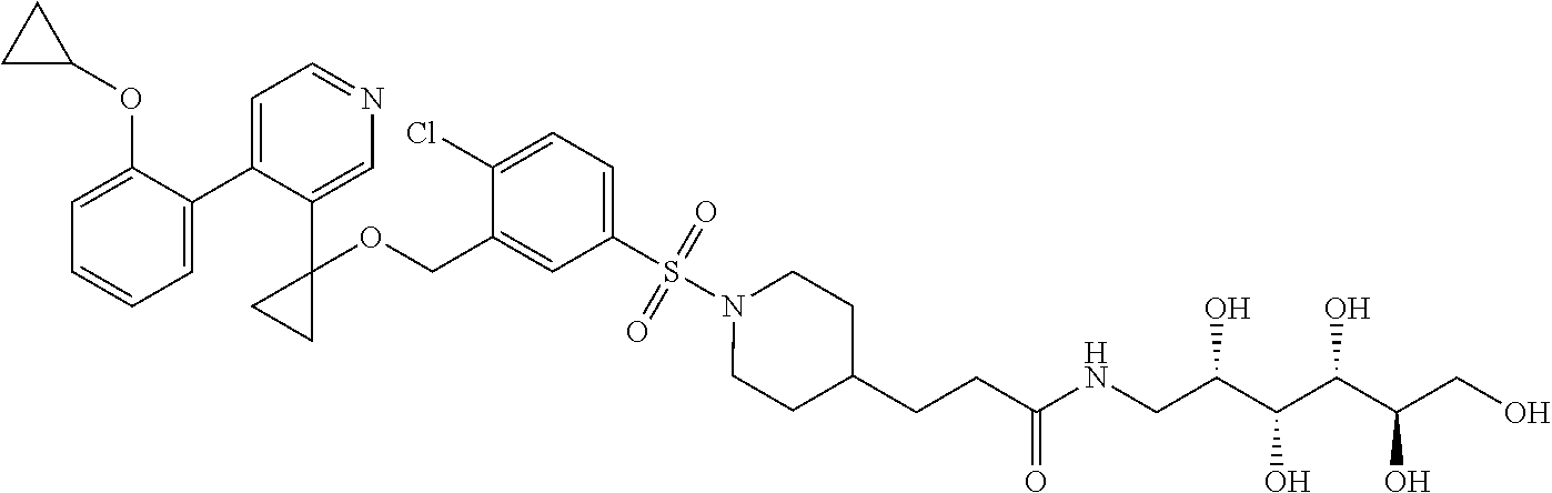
C1=C(C2=CC=NC=C2C2(OCC3=CC(S(=O)(=O)N4CCC(CCC(NCC(C(C(C(CO)O)O)O)O)=O)CC4)=CC=C3Cl)CC2)C(OC2CC2)=CC=C1
